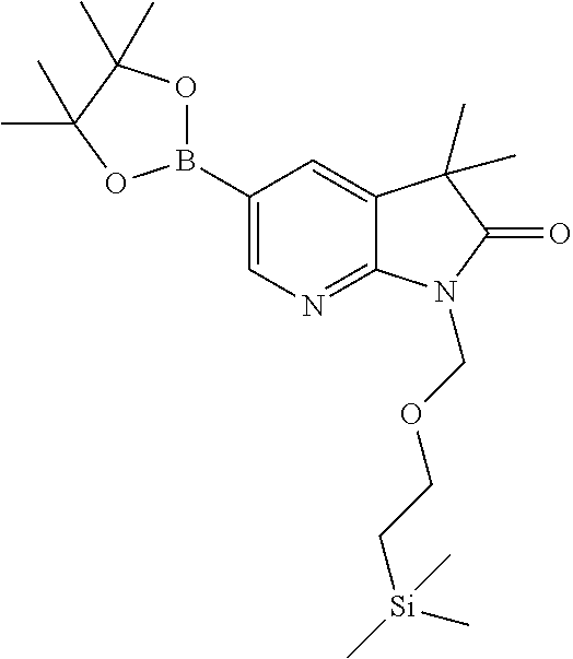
C1(B2OC(C)(C)C(C)(C)O2)=CN=C2C(=C1)C(C)(C)C(=O)N2COCC[Si](C)(C)C
